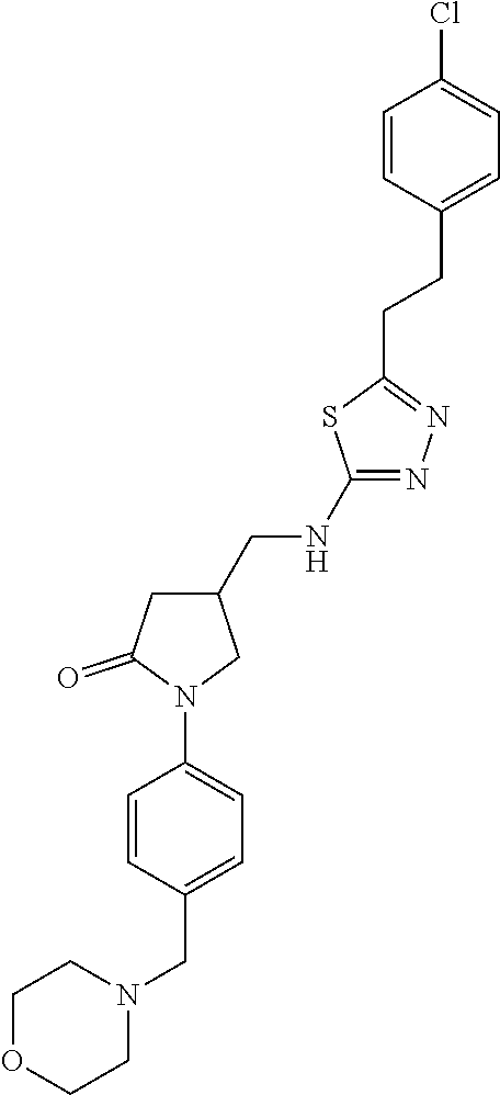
ClC1=CC=C(CCC2=NN=C(NCC3CC(=O)N(C4=CC=C(CN5CCOCC5)C=C4)C3)S2)C=C1
